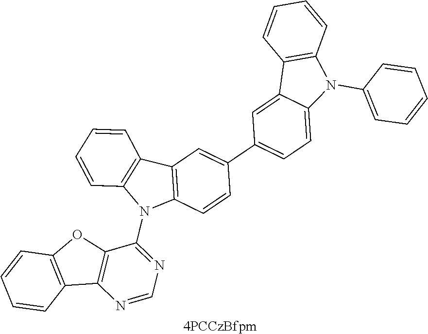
C12=C(OC3=C1N=CN=C3N1C3=C(C4=C1C=CC=C4)C=C(C1=CC=C4C(=C1)C1=C(N4C4=CC=CC=C4)C=CC=C1)C=C3)C=CC=C2.[4PCCzBfpm]
